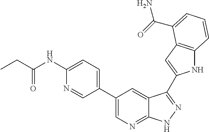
C1(C2=CN=C3C(=C2)C(C2=CC4=C(N2)C=CC=C4C(=O)N)=NN3)=CC=C(NC(CC)=O)N=C1
